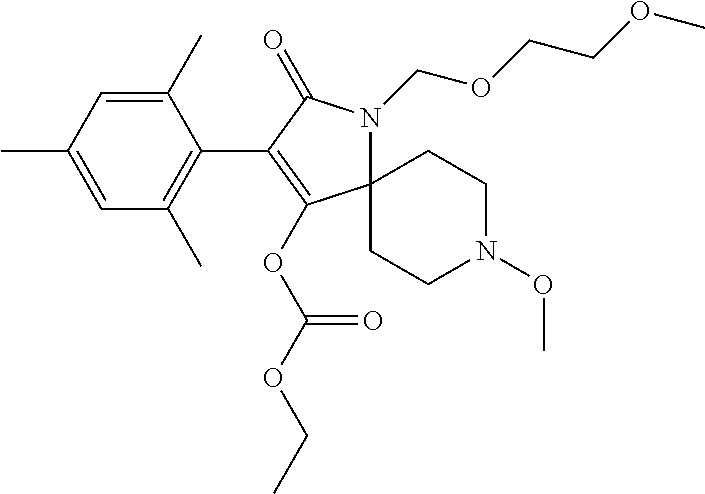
C1(C)=CC(C)=CC(C)=C1C1=C(OC(OCC)=O)C2(N(COCCOC)C1=O)CCN(OC)CC2
